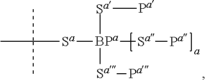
[Sa]([Pa])[BPa]([Sa][Pa])([Sa]C(C)(C)C)[Sa][Pa]
